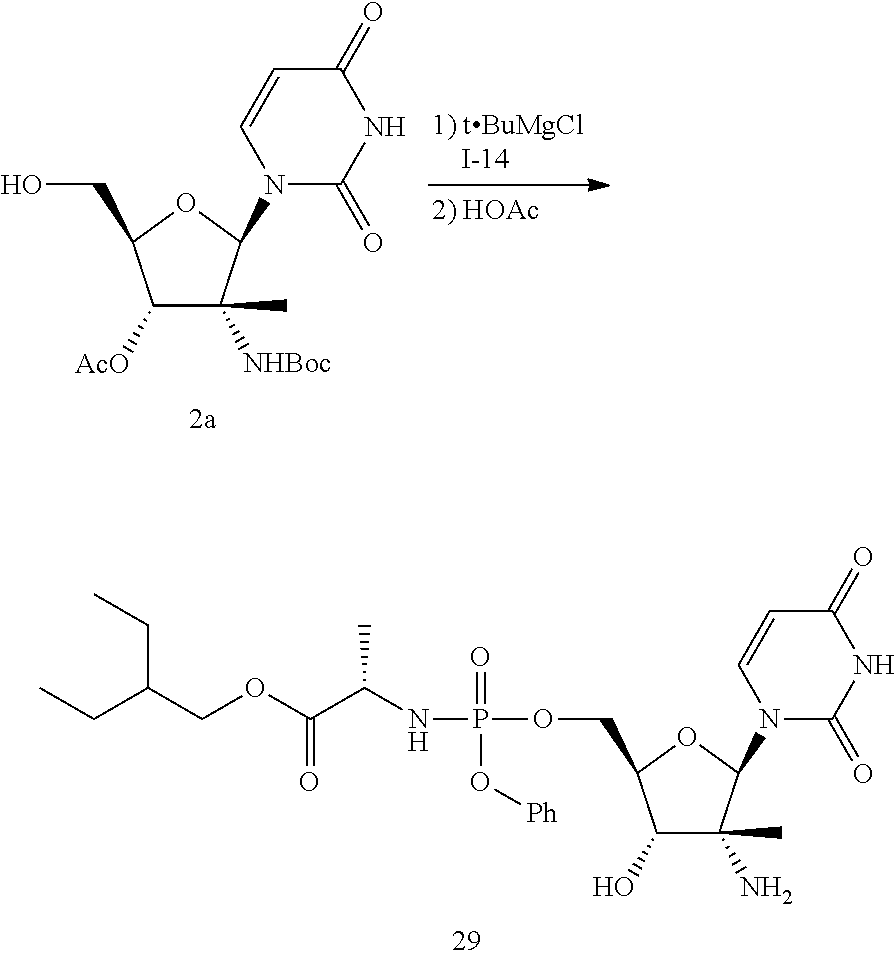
C1([AcO])C([NHBoc])(C)C(N2C(=O)NC(=O)C=C2)OC1CO.C1(O)C(N)(C)C(N2C(=O)NC(=O)C=C2)OC1COP(=O)(O[Ph])NC(C(OCC(CC)CC)=O)C
